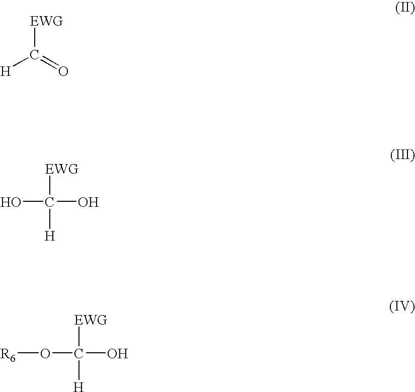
[H]C(=O)[EWG].[EWG]C(O)(O)[H].[R6]OC(O)([EWG])[H]
